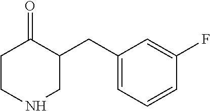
C1CNCC(CC2=CC=CC(F)=C2)C1=O
